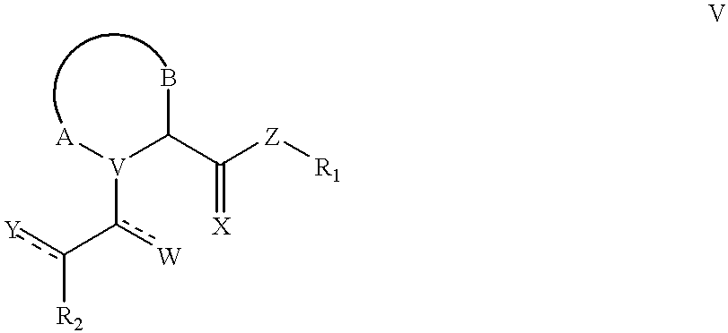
[Y]c(-c([W])[V](C(C(=[X])[Z][R1])B)[A])[R2]
